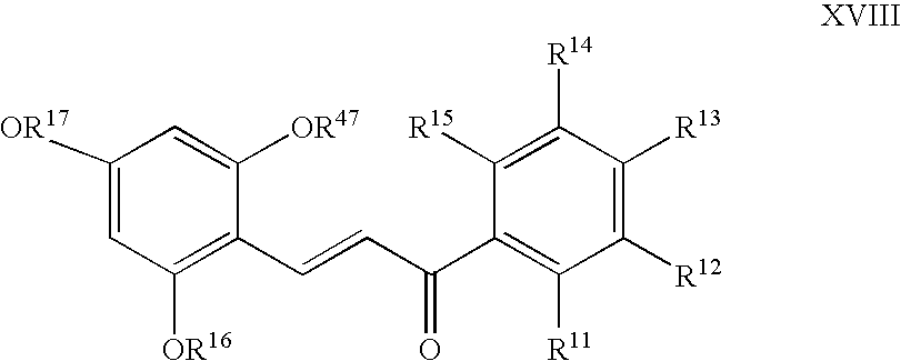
C1([OR17])=CC([OR16])=C(C=CC(C2=C([R11])C([R12])=C([R13])C([R14])=C2[R15])=O)C([OR47])=C1
